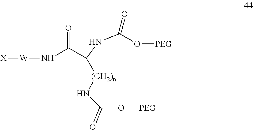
N(C(=O)C(NC(=O)O[PEG])[(CH2)n]NC(O[PEG])=O)[W][X]
